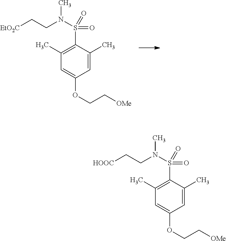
C1(C)=C(S(=O)(=O)N(CC[EtO2C])C)C(C)=CC(OCC[OMe])=C1.C1(C)=C(S(=O)(=O)N(CC[HOOC])C)C(C)=CC(OCC[OMe])=C1
